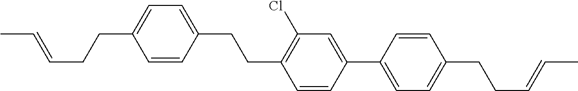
C1(CCC2=C(Cl)C=C(C3=CC=C(CCC=CC)C=C3)C=C2)=CC=C(CCC=CC)C=C1
